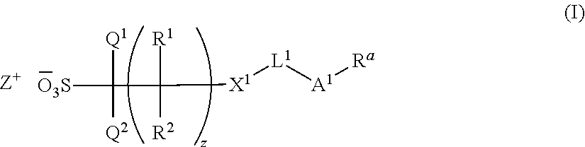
[O3S]C(C([R1])([X1][L1][A1][Ra])[R2])([Q1])[Q2]
